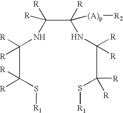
C(C(NC(C(NC(C([R])(S[R1])[R])([R])[R])([R])[(A)p][R2])([R])[R])([R])[R])([R])(S[R1])[R]
